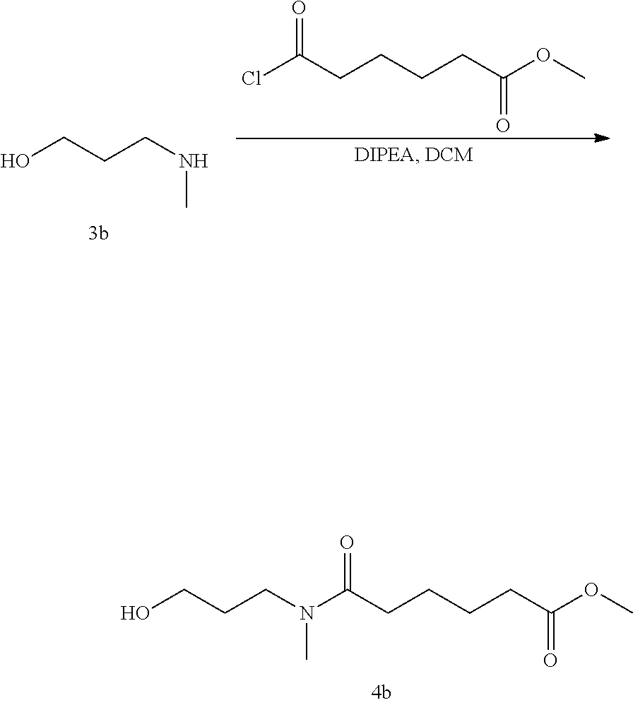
OCCCNC.ClC(CCCCC(OC)=O)=O.OCCCN(C(CCCCC(OC)=O)=O)C
